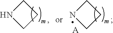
C1NCC1.[A].C1NCC1
